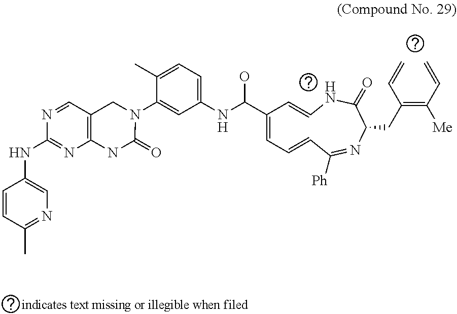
C1(NC(C2=CC=CC([Ph])=NC(CC(=C(C=C)[Me])C=C)C(=O)NC=C2)O)=CC=C(C)C(N2CC3=C(NC2=O)N=C(NC2=CN=C(C)C=C2)N=C3)=C1
